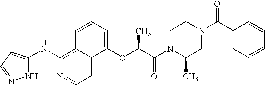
C1=C2C(=C(NC3=CC=NN3)N=C1)C=CC=C2OC(C(N1C(C)CN(C(C2=CC=CC=C2)=O)CC1)=O)C
